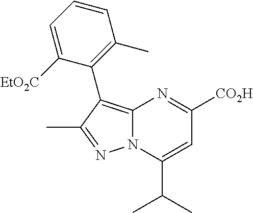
C12=C(C3=C(C)C=CC=C3[EtO2C])C(C)=NN1C(C(C)C)=CC([CO2H])=N2
